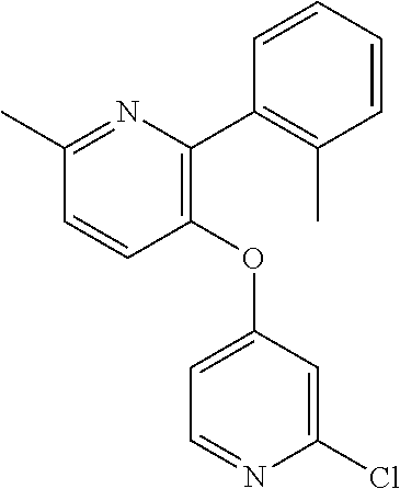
C1=CC(OC2=CC=NC(Cl)=C2)=C(C2=C(C)C=CC=C2)N=C1C
